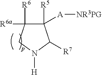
C1([R5])([A][NR3PG])C([R6])([R6a])CN([H])C1[R7]
